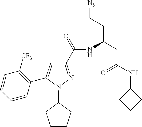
C1(C(=O)NC(CC(NC2CCC2)=O)CC[N3])=NN(C2CCCC2)C(C2=C([CF3])C=CC=C2)=C1
